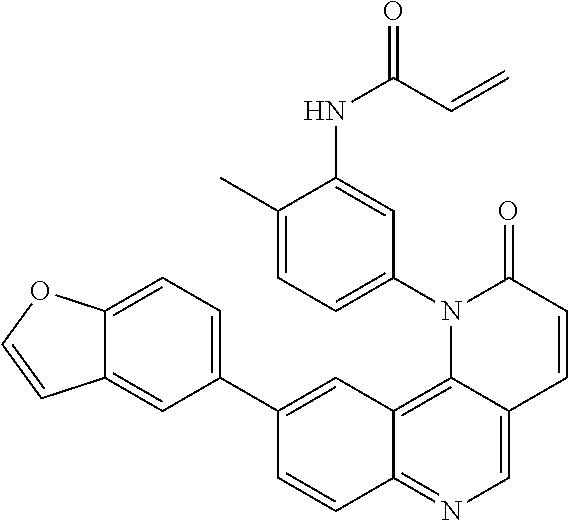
C12=C3C(=CN=C1C=CC(C1=CC=C4C(=C1)C=CO4)=C2)C=CC(=O)N3C1=CC=C(C)C(NC(C=C)=O)=C1
